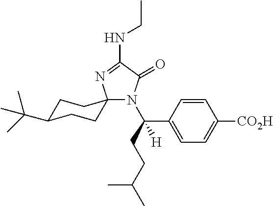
N(C1=NC2(N(C(CCC(C)C)(C3=CC=C([CO2H])C=C3)[H])C1=O)CCC(C(C)(C)C)CC2)CC
